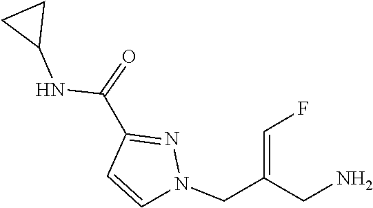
N(C(C1=NN(CC(=CF)CN)C=C1)=O)C1CC1
